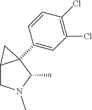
C1=CC(Cl)=C(Cl)C=C1C12C(CN(C)C1C)C2
